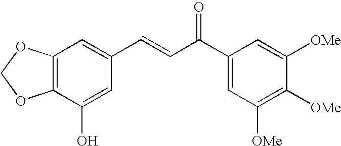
C1(C(C=CC2=CC3=C(C(O)=C2)OCO3)=O)=CC([OMe])=C([OMe])C([OMe])=C1
